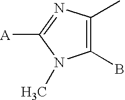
C1(C)=C(B)N(C)C([A])=N1
